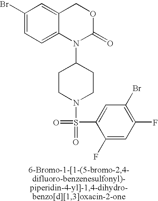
C1(Br)=CC=C2C(=C1)COC(=O)N2C1CCN(S(=O)(=O)C2=CC(Br)=C(F)C=C2F)CC1
